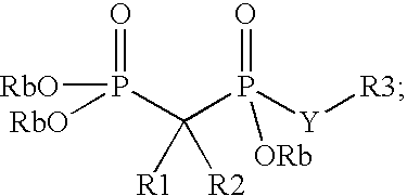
C(P([Y][R3])(=O)[ORb])(P([RbO])(=O)[RbO])([R1])[R2]
